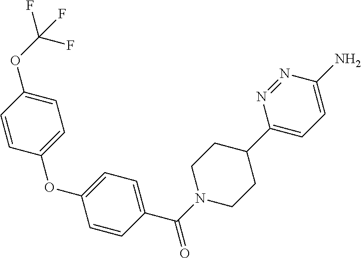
C1=CC(OC(F)(F)F)=CC=C1OC1=CC=C(C(N2CCC(C3=CC=C(N)N=N3)CC2)=O)C=C1
